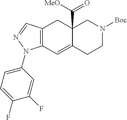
C12(C(=O)[MeO])C(=CC3=C(C1)C=NN3C1=CC=C(F)C(F)=C1)CCN([Boc])C2
